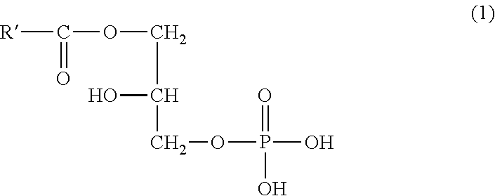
[R]C(OCC(O)COP(O)(=O)O)=O
